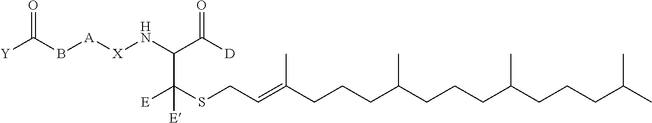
[Y]C(B[A][X]NC(C([E])(SCC=C(CCCC(CCCC(CCCC(C)C)C)C)C)[E])C(=O)[D])=O
